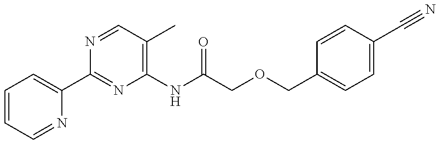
C1=CC=NC(C2=NC(NC(=O)COCC3=CC=C(C#N)C=C3)=C(C)C=N2)=C1
